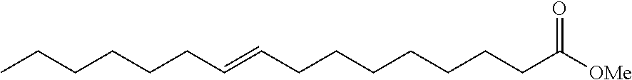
C(CCCC=CCCCCCCCC([OMe])=O)CC
